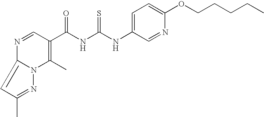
C(NC(NC1=CC=C(OCCCCC)N=C1)=S)(=O)C1=C(C)N2C(=CC(C)=N2)N=C1
